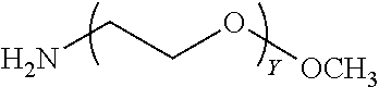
NCCO[OCH3]
